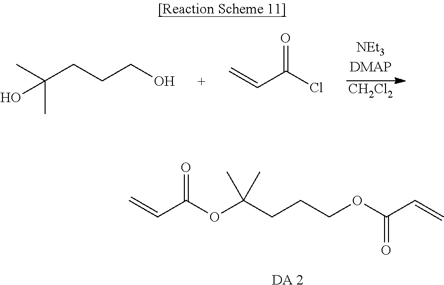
C=CC(OC(CCCOC(C=C)=O)(C)C)=O.[DA 2].[CH2Cl2].C(CCCO)(C)(C)O.C=CC(Cl)=O
